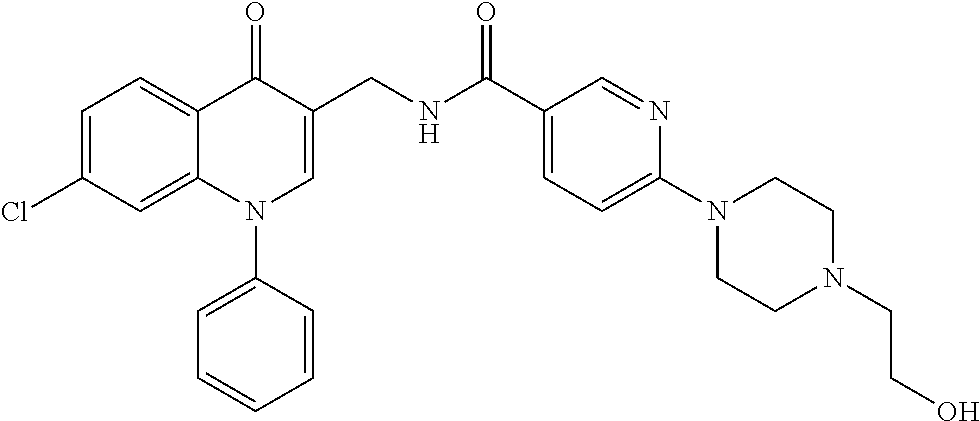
C1=C(Cl)C=C2C(=C1)C(=O)C(CNC(C1=CC=C(N3CCN(CCO)CC3)N=C1)=O)=CN2C1=CC=CC=C1
